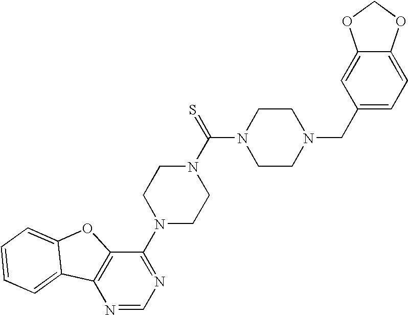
N1=CN=C(N2CCN(C(N3CCN(CC4=CC=C5C(=C4)OCO5)CC3)=S)CC2)C2=C1C1=CC=CC=C1O2
